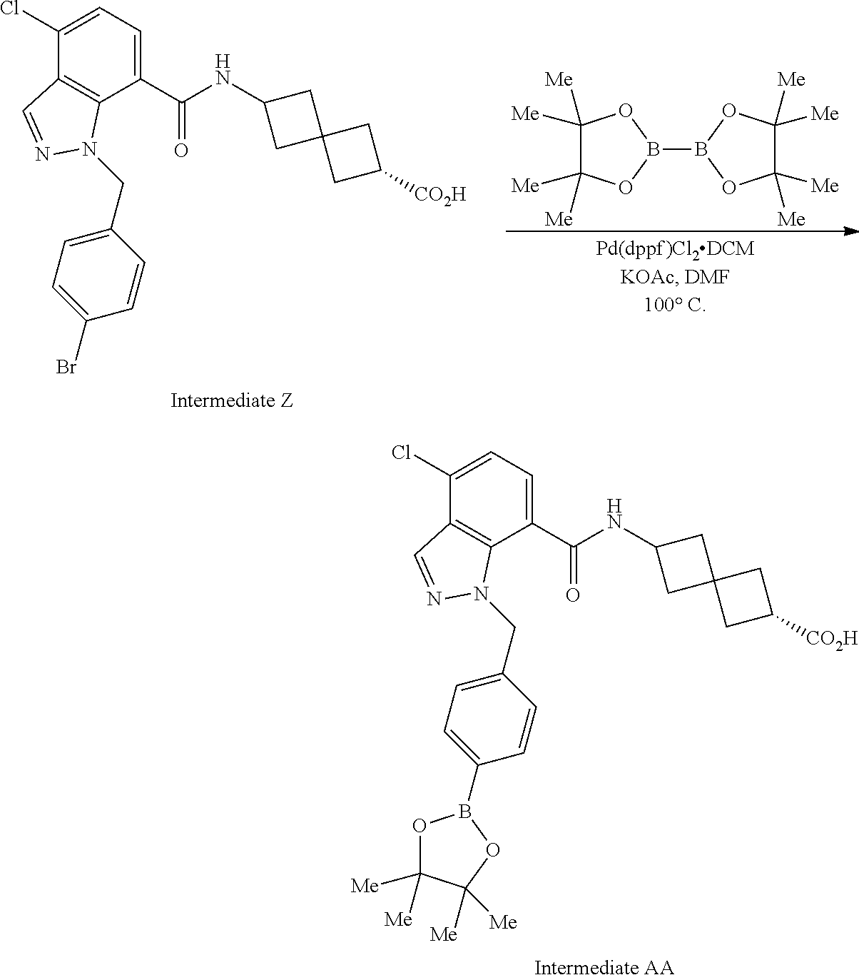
C1=C(Cl)C2=C(C(C(=O)NC3CC4(CC([CO2H])C4)C3)=C1)N(CC1=CC=C(B3OC([Me])([Me])C([Me])([Me])O3)C=C1)N=C2.C1=C(Cl)C2=C(C(C(=O)NC3CC4(CC([CO2H])C4)C3)=C1)N(CC1=CC=C(Br)C=C1)N=C2.C1([Me])([Me])C([Me])([Me])OB(B2OC([Me])([Me])C([Me])([Me])O2)O1
